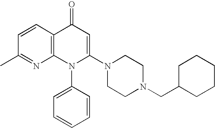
C1(C)=NC2=C(C=C1)C(=O)C=C(N1CCN(CC3CCCCC3)CC1)N2C1=CC=CC=C1
